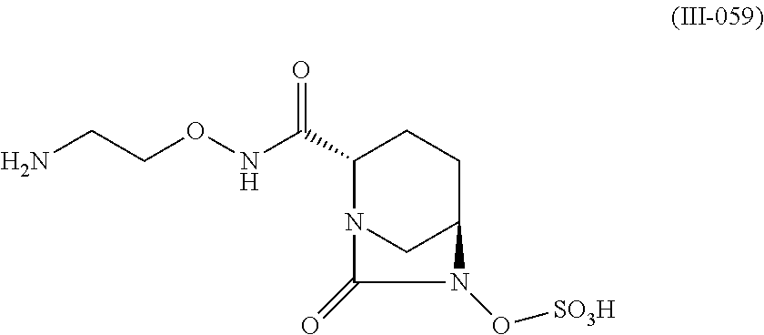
C1(C(NOCCN)=O)N2CC(CC1)N(O[SO3H])C2=O
